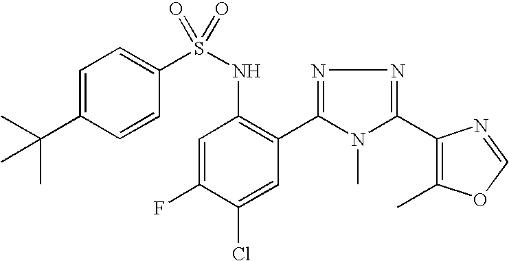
C1=C(C(C)(C)C)C=CC(S(NC2=C(C3=NN=C(C4=C(C)OC=N4)N3C)C=C(Cl)C(F)=C2)(=O)=O)=C1
